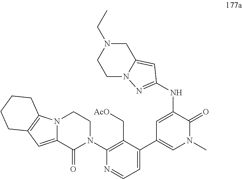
N12C(=CC3=C1CCCC3)C(=O)N(C1=C(C[AcO])C(C3=CN(C)C(=O)C(NC4=NN5C(=C4)CN(CC)CC5)=C3)=CC=N1)CC2
